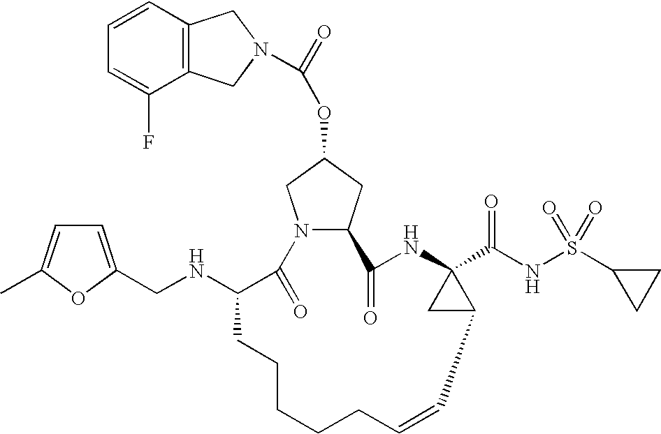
C12=C(C=CC=C1F)CN(C(=O)OC1CN3C(C1)C(=O)NC1(C(NS(C4CC4)(=O)=O)=O)CC1C=CCCCCCC(NCC1=CC=C(C)O1)C3=O)C2
